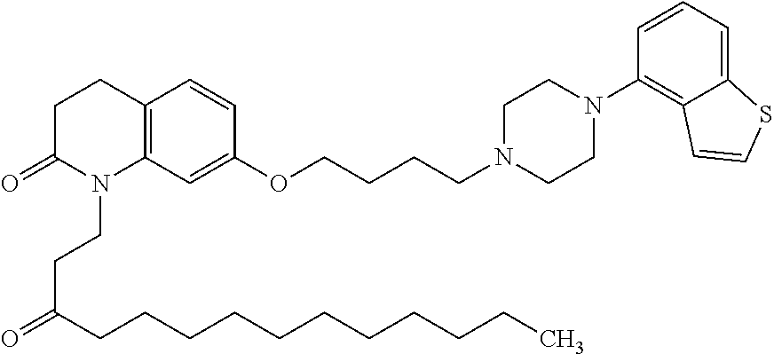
C12=C(C=C(OCCCCN3CCN(C4=C5C(=CC=C4)SC=C5)CC3)C=C1)N(CCC(CCCCCCCCCCC)=O)C(=O)CC2
